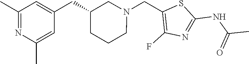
C1(CC2=CC(C)=NC(C)=C2)CCCN(CC2=C(F)N=C(NC(C)=O)S2)C1
